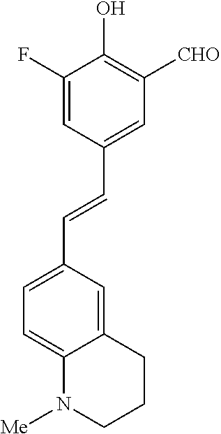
C1=C(F)C(O)=C([CHO])C=C1C=CC1=CC=C2C(=C1)CCCN2[Me]
